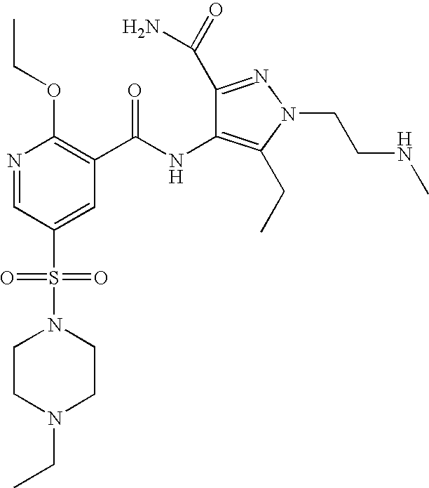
N1=CC(S(N2CCN(CC)CC2)(=O)=O)=CC(C(NC2=C(CC)N(CCNC)N=C2C(=O)N)=O)=C1OCC
